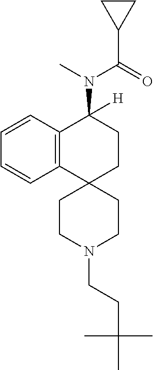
C12=C(C=CC=C1)C(N(C(C1CC1)=O)C)([H])CCC21CCN(CCC(C)(C)C)CC1
